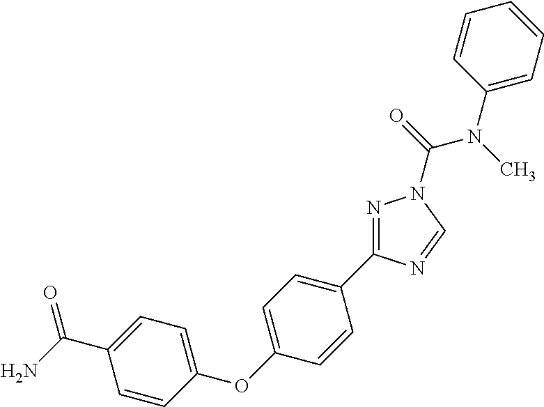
N1=C(C2=CC=C(OC3=CC=C(C(=O)N)C=C3)C=C2)N=CN1C(N(C1=CC=CC=C1)C)=O
